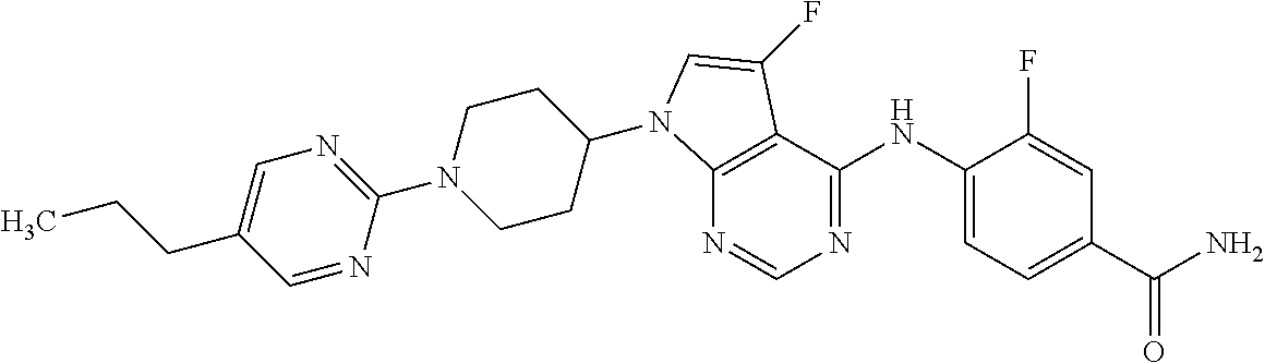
N1=CN=C(NC2=CC=C(C(N)=O)C=C2F)C2=C1N(C1CCN(C3=NC=C(CCC)C=N3)CC1)C=C2F
